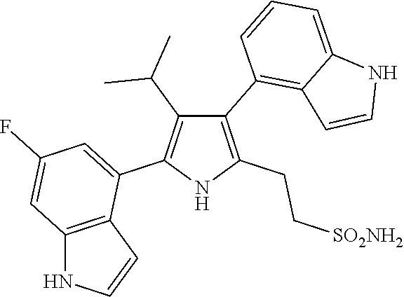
C1(C2=C3C(=CC=C2)NC=C3)=C(CC[SO2NH2])NC(C2=CC(F)=CC3=C2C=CN3)=C1C(C)C
